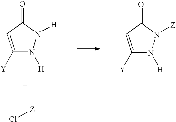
C1([Y])=CC(=O)N([H])N1[H].C1([Y])=CC(=O)N([Z])N1[H].Cl[Z]
